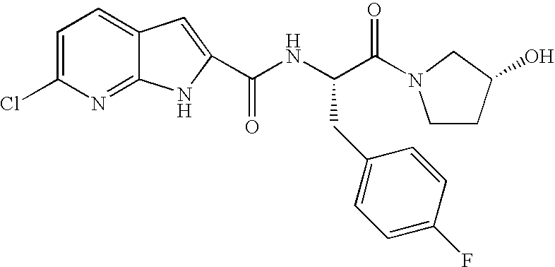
C1=C(Cl)N=C2C(=C1)C=C(C(NC(C(=O)N1CCC(O)C1)CC1=CC=C(F)C=C1)=O)N2
